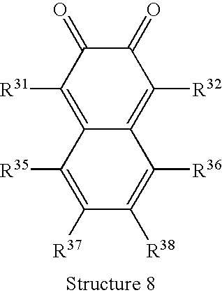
C12=C([R31])C(=O)C(=O)C([R32])=C1C([R36])=C([R38])C([R37])=C2[R35]
